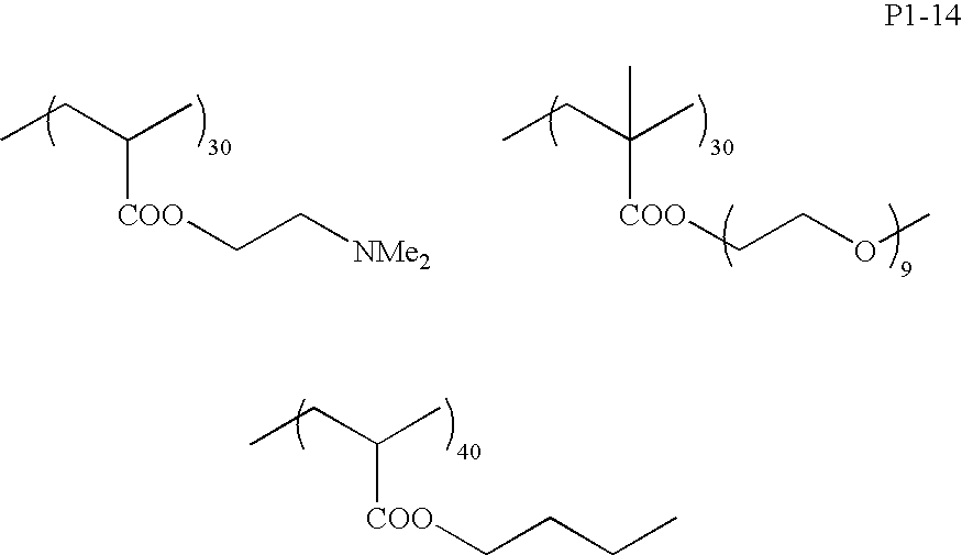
CCC(C)[COO]CC[NMe2].CCC(C)([COO]CCOC)C.CCC(C)[COO]CCCC
